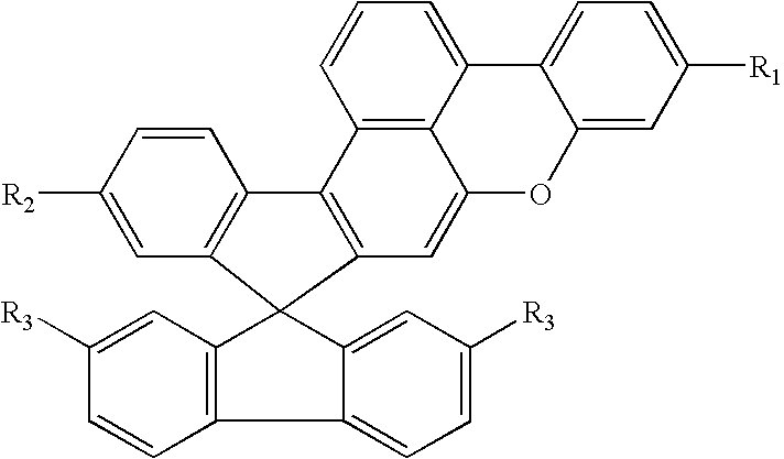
C12=C3C(=CC=C1)C1=CC=C([R1])C=C1OC3=CC1=C2C2=C(C=C([R2])C=C2)C12C1=CC([R3])=CC=C1C1=C2C=C([R3])C=C1
